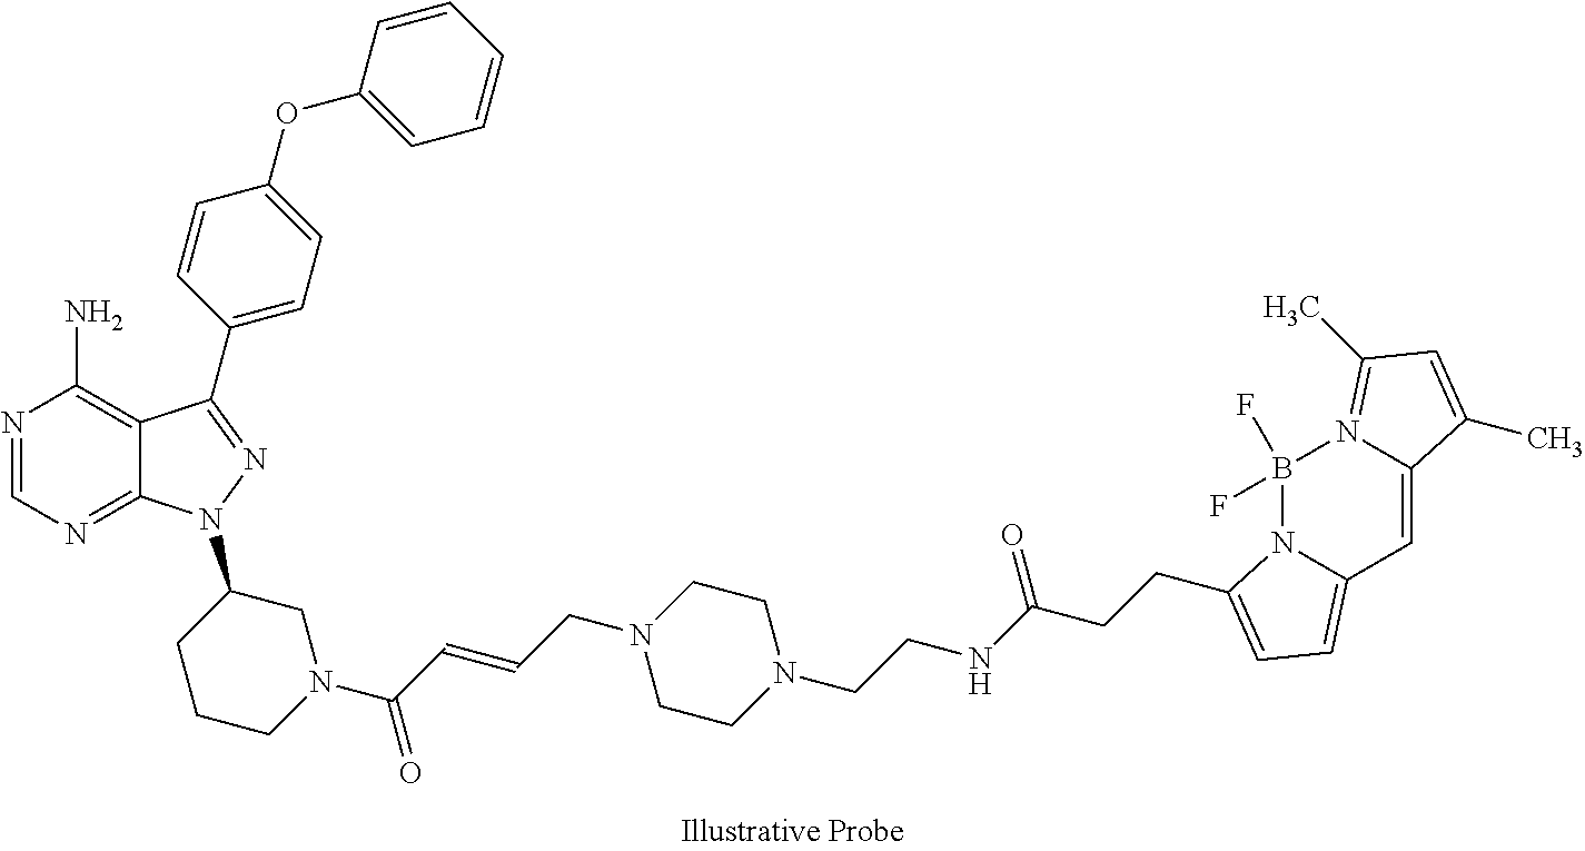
N1=CN=C2C(=C1N)C(C1=CC=C(OC3=CC=CC=C3)C=C1)=NN2C1CCCN(C(=O)C=CCN2CCN(CCNC(CCC3=CC=C4N3B(F)(F)N3=C(C)C=C(C)C3=C4)=O)CC2)C1
